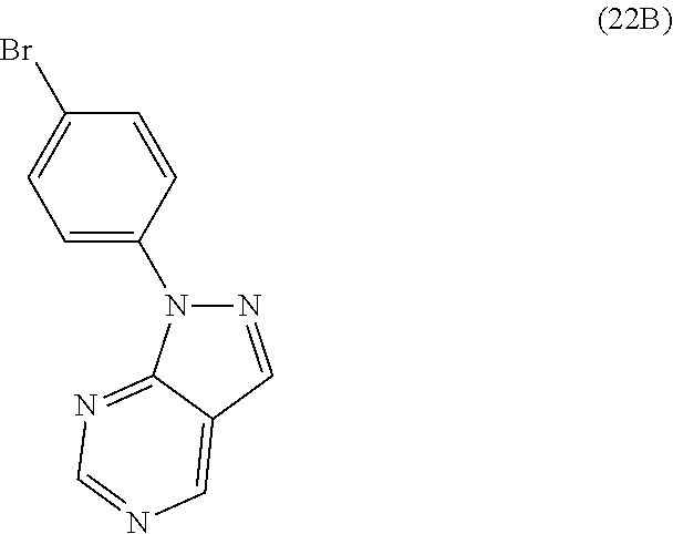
N1=CC2=CN=CN=C2N1C1=CC=C(Br)C=C1
